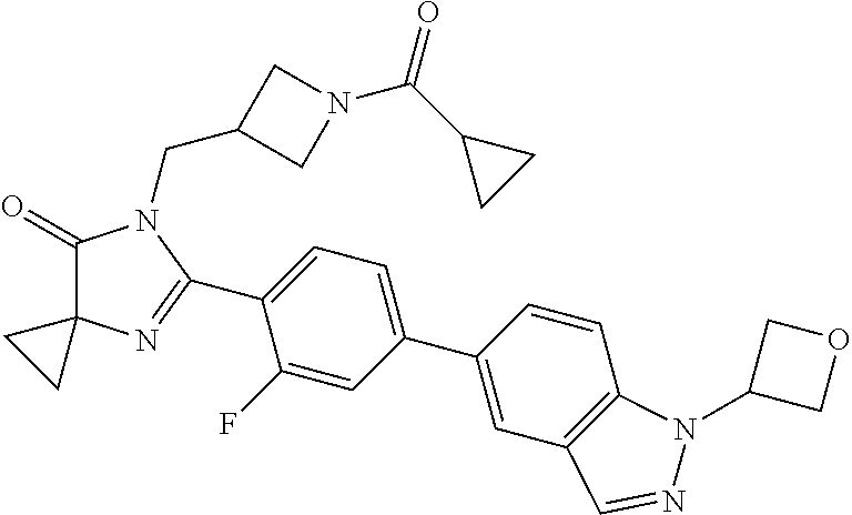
C1(=O)C2(N=C(C3=CC=C(C4=CC5=C(C=C4)N(C4COC4)N=C5)C=C3F)N1CC1CN(C(C3CC3)=O)C1)CC2
